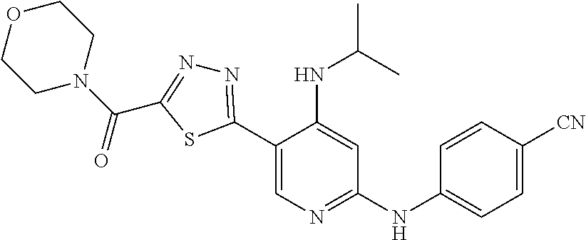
N1=C(C2=CN=C(NC3=CC=C([CN])C=C3)C=C2NC(C)C)SC(C(N2CCOCC2)=O)=N1
